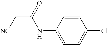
C1(NC(C[NC])=O)=CC=C(Cl)C=C1
